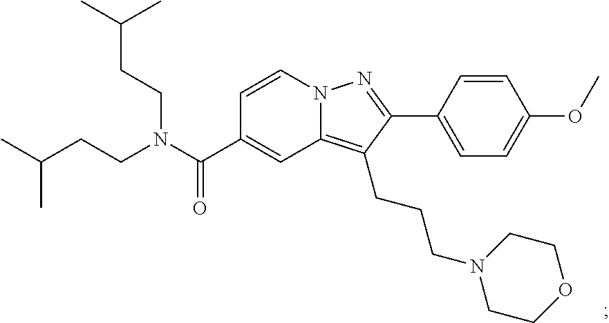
N12C(=C(CCCN3CCOCC3)C(C3=CC=C(OC)C=C3)=N1)C=C(C(N(CCC(C)C)CCC(C)C)=O)C=C2
